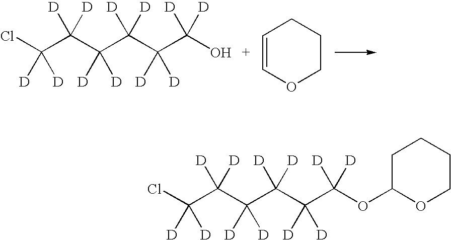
ClC(C(C(C(C(C(O)([D])[D])([D])[D])([D])[D])([D])[D])([D])[D])([D])[D].C1=COCCC1.ClC(C(C(C(C(C(OC1OCCCC1)([D])[D])([D])[D])([D])[D])([D])[D])([D])[D])([D])[D]
